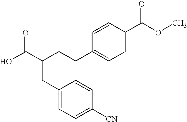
C(C1=CC=C([CN])C=C1)C(CCC1=CC=C(C(OC)=O)C=C1)C(O)=O
